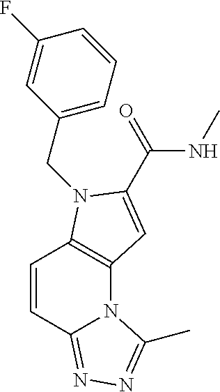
C1=CC2=NN=C(C)N2C2=C1N(CC1=CC=CC(F)=C1)C(C(=O)NC)=C2
